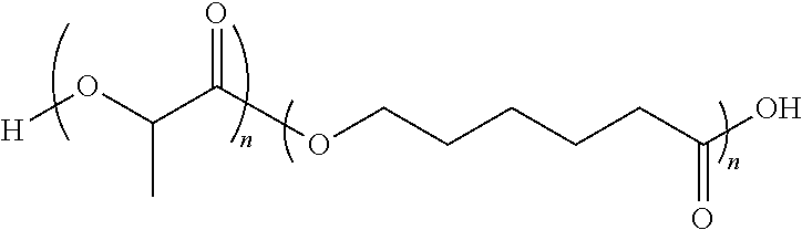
C(CCCCC(O)=O)OC(C(O[H])C)=O
